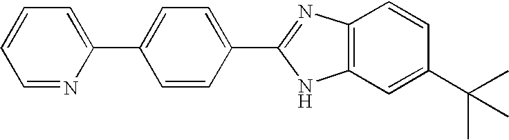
C1=C(C2=CC=C(C3=NC4=C(N3)C=C(C(C)(C)C)C=C4)C=C2)N=CC=C1
